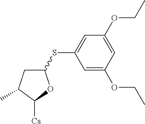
C1(SC2=CC(OCC)=CC(OCC)=C2)CC(C)C([Cs])O1
